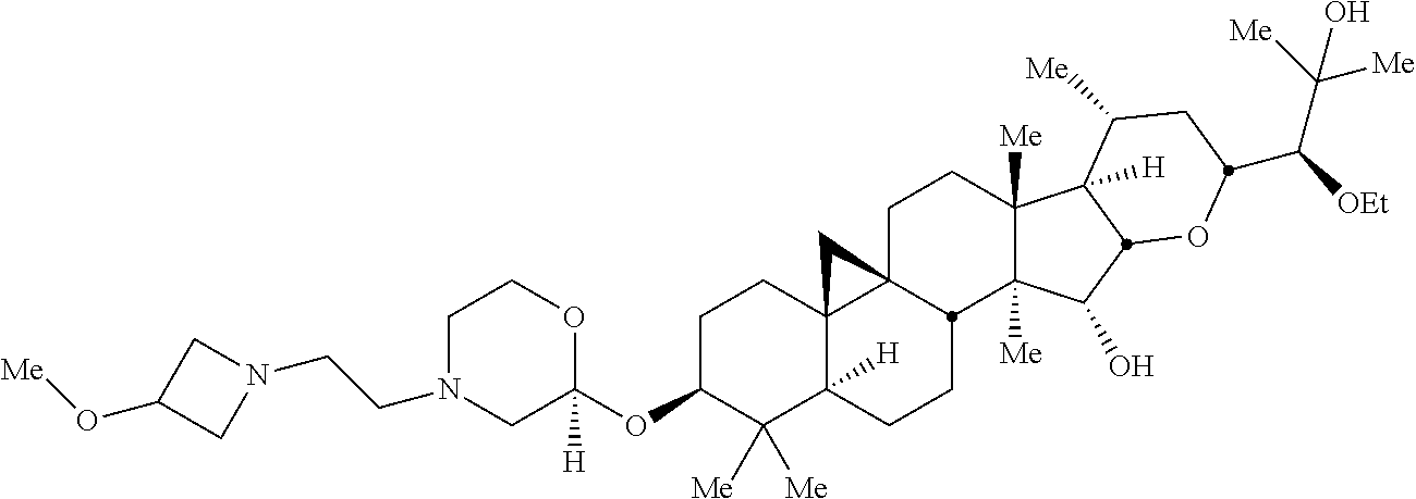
C1N(CCN2CC(O[Me])C2)CC(OC2C([Me])([Me])C3([H])C4(CC2)C2(CCC5([Me])C([Me])(C(O)C6C5([H])C([Me])CC(C([OEt])C([Me])([Me])O)O6)C2CC3)C4)([H])OC1
